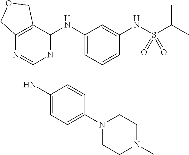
N1(C2=CC=C(NC3=NC4=C(C(NC5=CC=CC(NS(C(C)C)(=O)=O)=C5)=N3)COC4)C=C2)CCN(C)CC1
